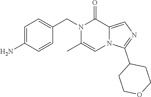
C1=C(N)C=CC(CN2C(C)=CN3C(=CN=C3C3CCOCC3)C2=O)=C1
